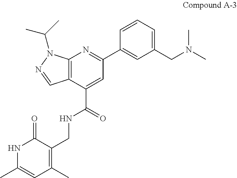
C12=C(N(C(C)C)N=C1)N=C(C1=CC(CN(C)C)=CC=C1)C=C2C(=O)NCC1=C(C)C=C(C)NC1=O
